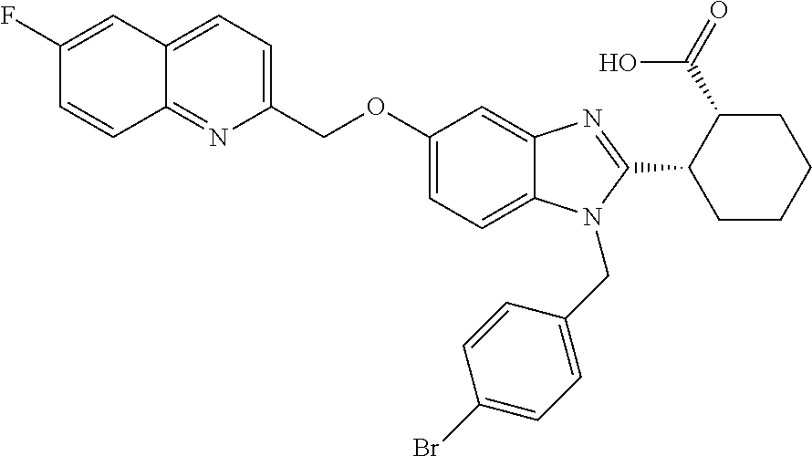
C1(F)=CC2=CC=C(COC3=CC=C4C(=C3)N=C(C3CCCCC3C(=O)O)N4CC3=CC=C(Br)C=C3)N=C2C=C1
